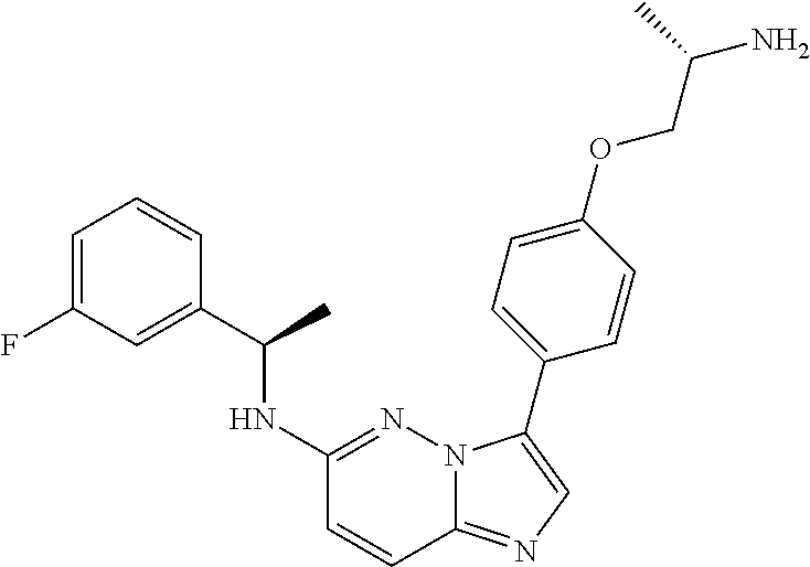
C1=C(F)C=C(C(NC2=NN3C(=NC=C3C3=CC=C(OCC(N)C)C=C3)C=C2)C)C=C1
